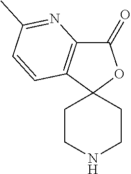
C1CNCCC12OC(=O)C1=C2C=CC(C)=N1
